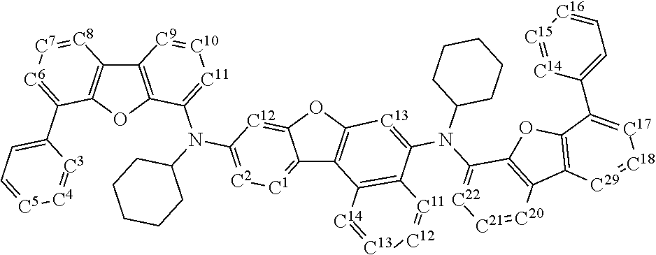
C12=C(OC3=C1[C8]=[C7][C6]=C3C1=CC=[C5][C4]=[C3]1)C(N(C1CCCCC1)C1=[C2][C1]=C3C4=C(OC3=[C12]1)[C13]=C(N(C1=[C22][C21]=[C20]C3=C1OC1=C3[C29]=[C18][C17]=C1C1=CC=[C16][C15]=[C14]1)C1CCCCC1)C1=C4[C14]=[C13][C12]=[C11]1)=[C11][C10]=[C9]2
